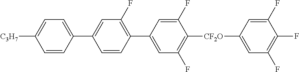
C1(F)=C(C2=CC(F)=C([CF2O]C3=CC(F)=C(F)C(F)=C3)C(F)=C2)C=CC(C2=CC=C([C3H7])C=C2)=C1
